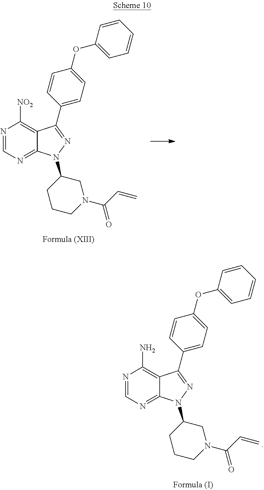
N1=CN=C2C(=C1N)C(C1=CC=C(OC3=CC=CC=C3)C=C1)=NN2C1CCCN(C(C=C)=O)C1.N1=CN=C2C(=C1[NO2])C(C1=CC=C(OC3=CC=CC=C3)C=C1)=NN2C1CCCN(C(C=C)=O)C1
